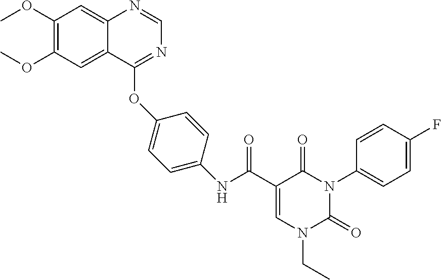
C1(OC)=C(OC)C=C2C(=C1)N=CN=C2OC1=CC=C(NC(C2=CN(CC)C(=O)N(C3=CC=C(F)C=C3)C2=O)=O)C=C1
